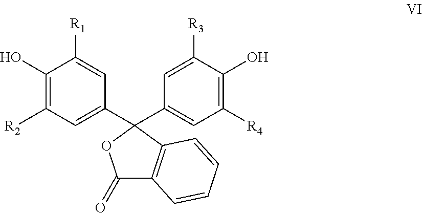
C1(O)=C([R2])C=C(C2(C3=CC([R4])=C(O)C([R3])=C3)OC(=O)C3=C2C=CC=C3)C=C1[R1]
